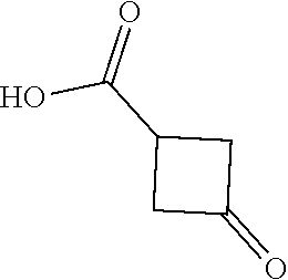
OC(C1CC(=O)C1)=O
